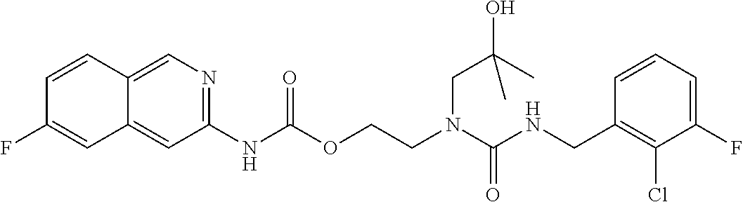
C1=CC(CNC(N(CCOC(NC2=NC=C3C(=C2)C=C(F)C=C3)=O)CC(C)(C)O)=O)=C(Cl)C(F)=C1
